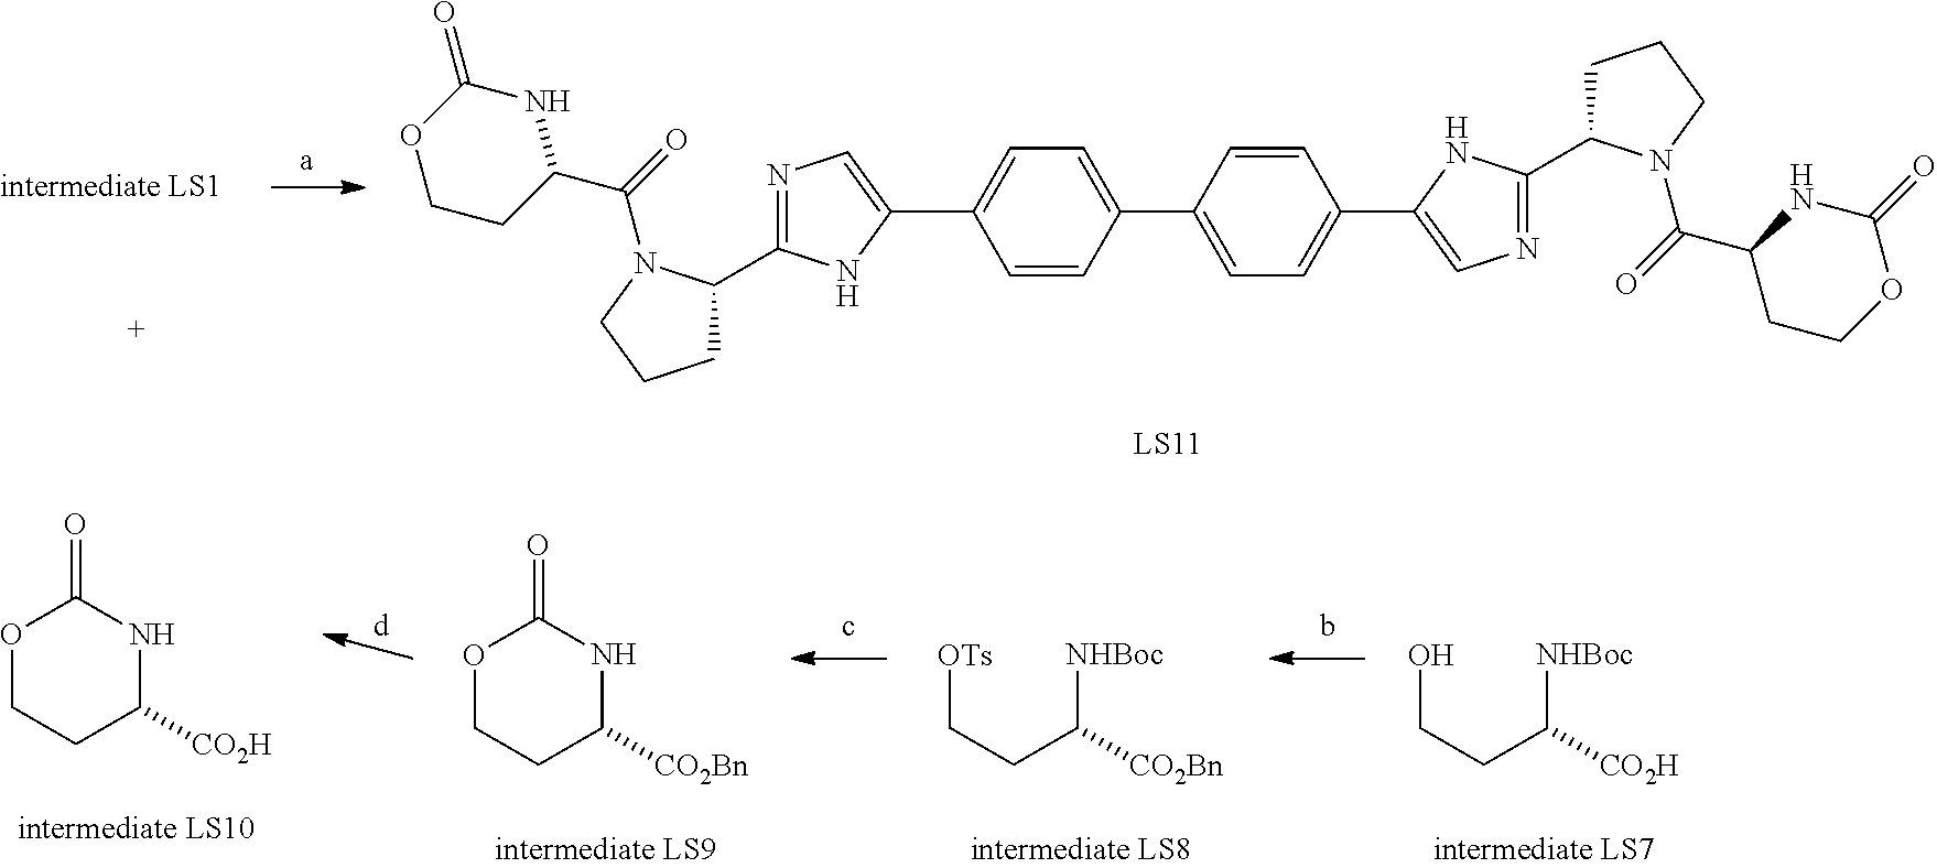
C1=CC(C2=CC=C(C3=CN=C(C4CCCN4C(=O)C4NC(=O)OCC4)N3)C=C2)=CC=C1C1=CN=C(C2CCCN2C(=O)C2CCOC(=O)N2)N1.O1CCC([CO2H])NC1=O.O1CCC([CO2Bn])NC1=O.[OTs]CCC([NHBoc])[CO2Bn].OCCC([NHBoc])[CO2H]
